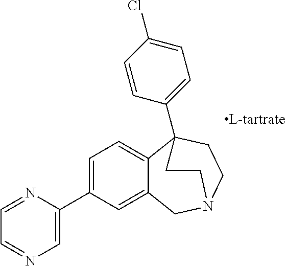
C1=C(C2=CN=CC=N2)C=C2C(=C1)C1(C3=CC=C(Cl)C=C3)CCN(C2)CC1
